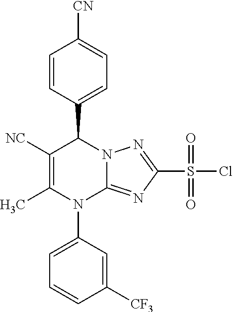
C1=CC(C2C([NC])=C(C)N(C3=CC=CC([CF3])=C3)C3=NC(S(=O)(=O)Cl)=NN23)=CC=C1[CN]
